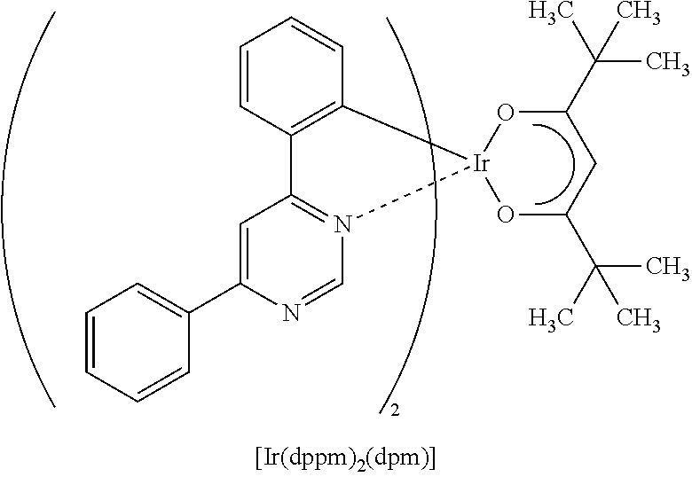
C1=CC=CC(C2=CC3=N(C=N2)[Ir]2(C4=C3C=CC=C4)OC(C(C)(C)C)CC(C(C)(C)C)O2)=C1
